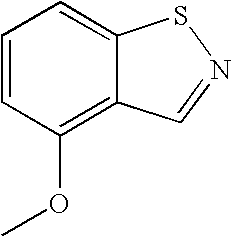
C1=CC(OC)=C2C(=C1)SN=C2
